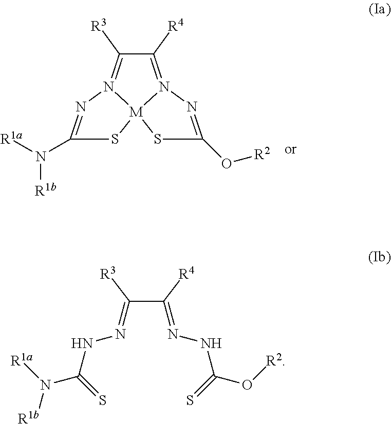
C1([R4])=N2[M]3(N(=C1[R3])N=C(N([R1a])[R1b])S3)SC(O[R2])=N2.[R1b]N(C(NN=C(C(=NNC(O[R2])=S)[R4])[R3])=S)[R1a]
